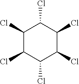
C1(Cl)C(Cl)C(Cl)C(Cl)C(Cl)C1Cl
